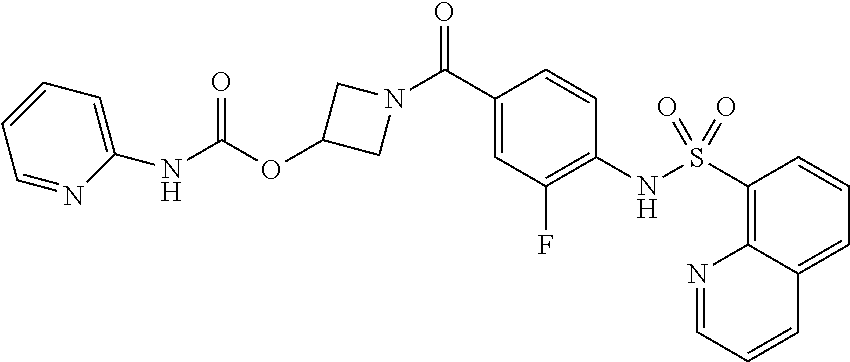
C1(C(N2CC(OC(NC3=CC=CC=N3)=O)C2)=O)=CC(F)=C(NS(C2=C3C(=CC=C2)C=CC=N3)(=O)=O)C=C1
